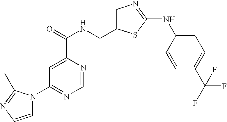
C1=CN=C(C)N1C1=NC=NC(C(=O)NCC2=CN=C(NC3=CC=C(C(F)(F)F)C=C3)S2)=C1
